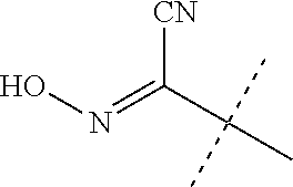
ON=C(C(C)(C)C)[CN]
